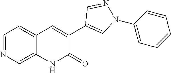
C12=CN=CC=C1C=C(C1=CN(C3=CC=CC=C3)N=C1)C(=O)N2
